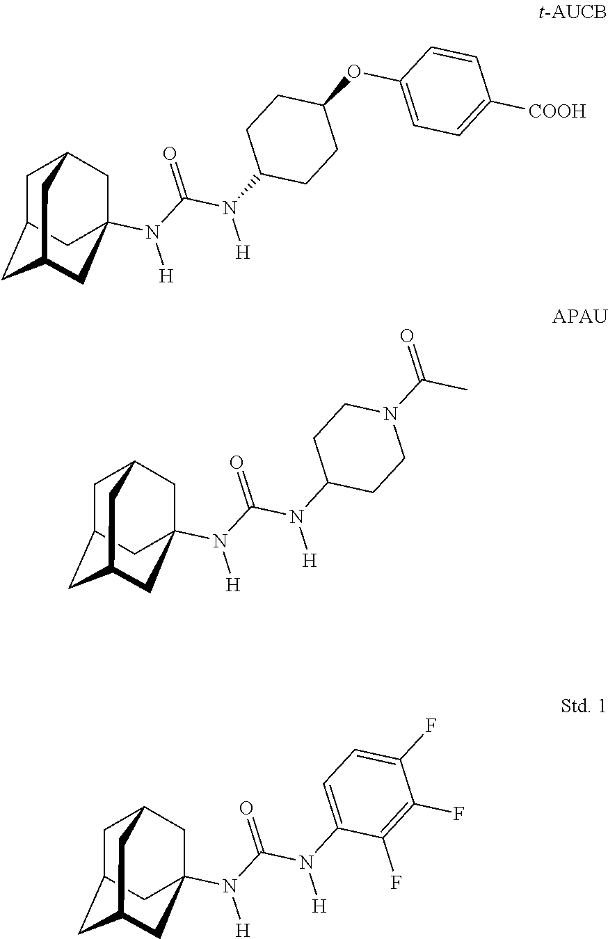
C1C2CC3CC(N(C(N(C4CCC(OC5=CC=C([COOH])C=C5)CC4)[H])=O)[H])(CC1C3)C2.C1C2CC3CC(N(C(N(C4CCN(C(C)=O)CC4)[H])=O)[H])(CC1C3)C2.C1C2CC3CC(N(C(N(C4=CC=C(F)C(F)=C4F)[H])=O)[H])(CC1C3)C2
